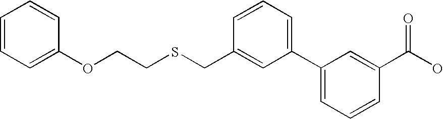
C1=CC=C(OCCSCC2=CC(C3=CC=CC(C(=O)O)=C3)=CC=C2)C=C1
